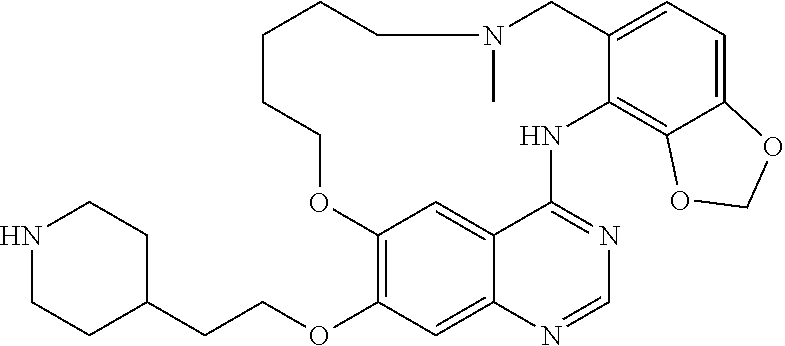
C1(CCOC2=C3C=C4C(=C2)N=CN=C4NC2=C4C(=CC=C2CN(C)CCCCCO3)OCO4)CCNCC1
